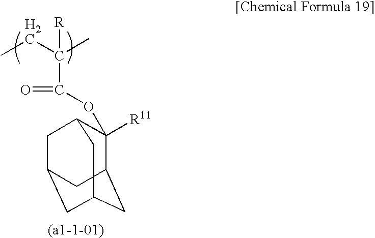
[R]C(CC)(C)C(OC1([R11])C2CC3CC(CC1C3)C2)=O
